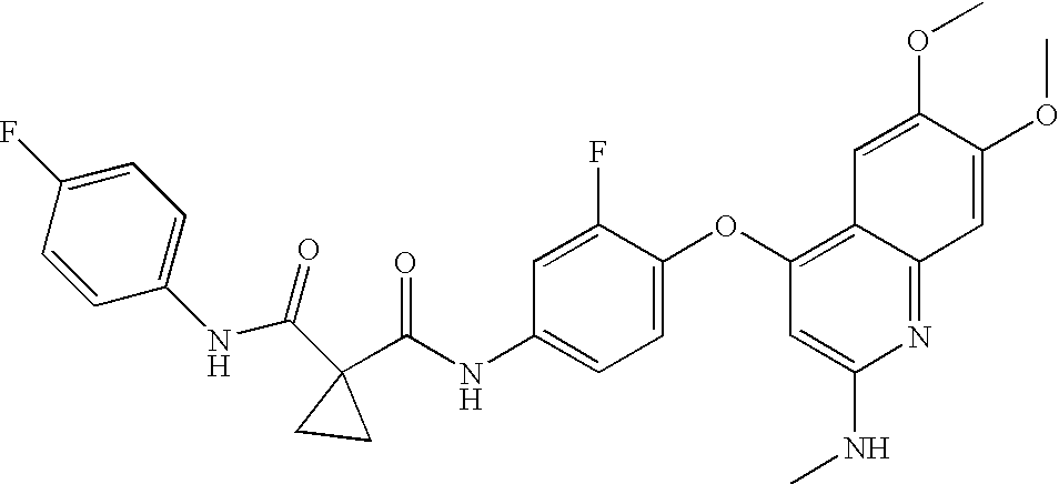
N1=C2C(=C(OC3=CC=C(NC(C4(C(NC5=CC=C(F)C=C5)=O)CC4)=O)C=C3F)C=C1NC)C=C(OC)C(OC)=C2
